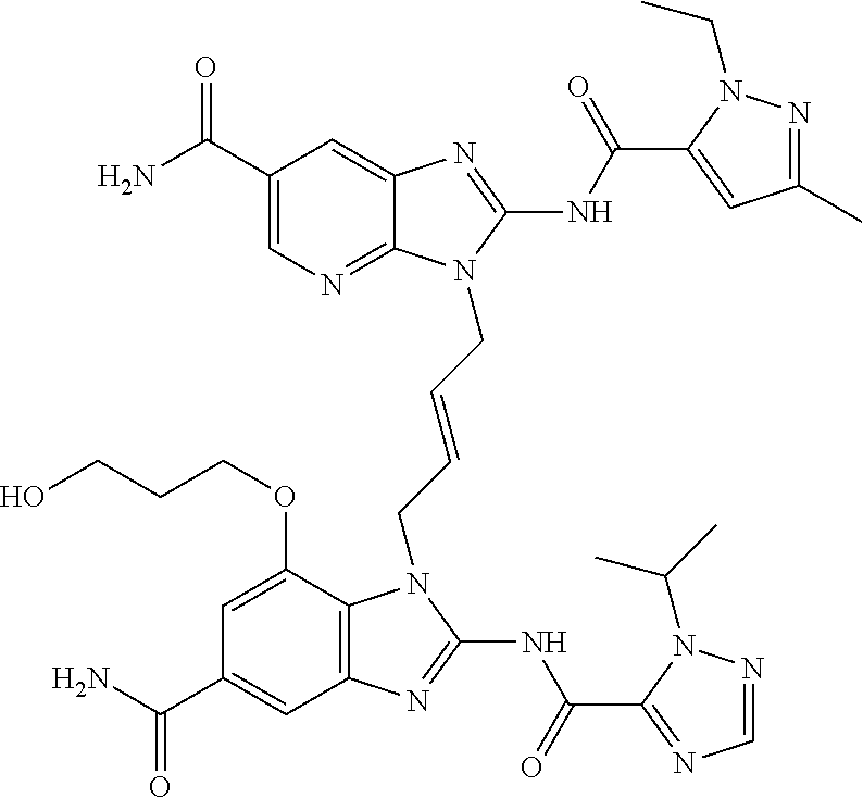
C1(C(N)=O)=CN=C2C(=C1)N=C(NC(=O)C1=CC(C)=NN1CC)N2CC=CCN1C2=C(C=C(C(N)=O)C=C2OCCCO)N=C1NC(=O)C1=NC=NN1C(C)C
